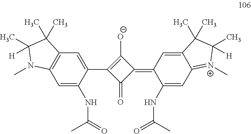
C1=C(NC(=O)C)C(C2=C([O-])C(=C3C(NC(=O)C)=CC4=[N+](C)C(C)([H])C(C)(C)C4=C3)C2=O)=CC2=C1N(C)C(C)([H])C2(C)C
